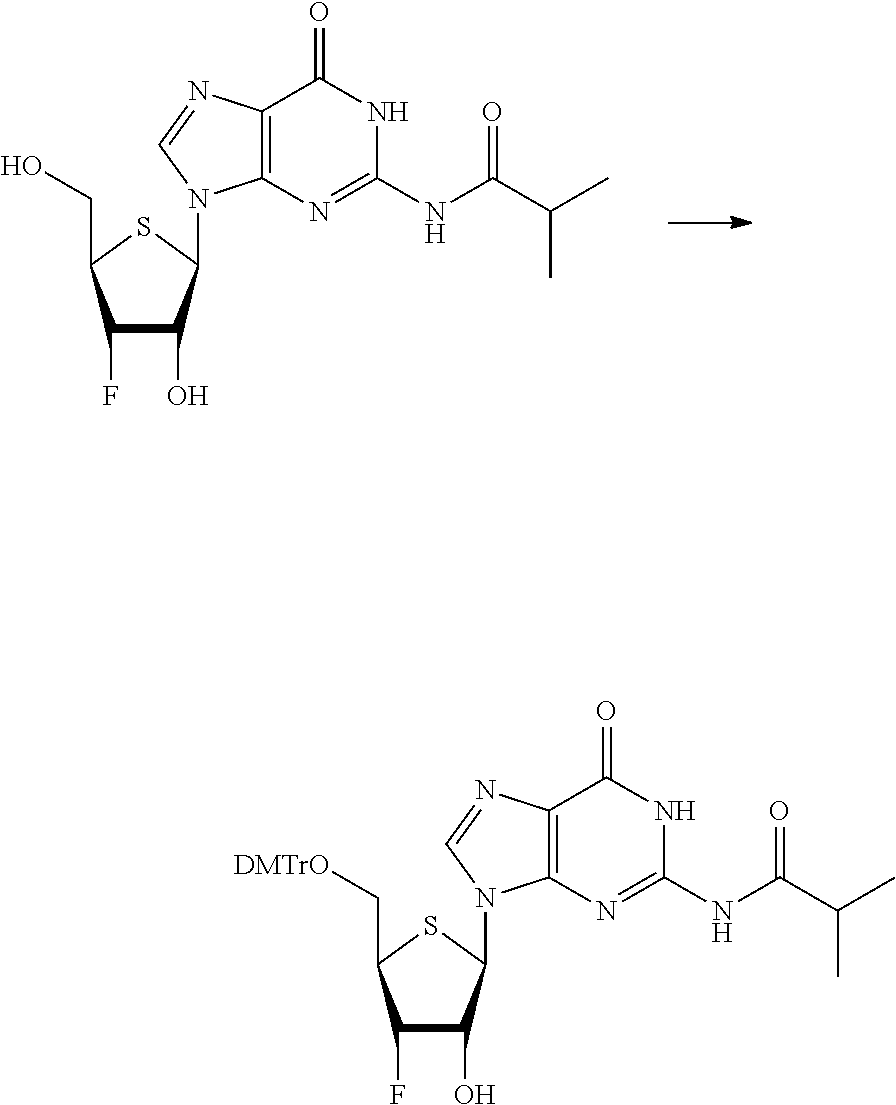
OC1C(F)C(CO)SC1N1C2=C(N=C1)C(=O)NC(NC(C(C)C)=O)=N2.OC1C(F)C(C[DMTrO])SC1N1C2=C(N=C1)C(=O)NC(NC(C(C)C)=O)=N2
